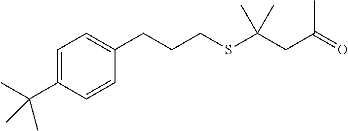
C1=C(CCCSC(CC(=O)C)(C)C)C=CC(C(C)(C)C)=C1
